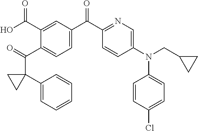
O=C(C1=CC=C(C(C2=NC=C(N(CC3CC3)C3=CC=C(Cl)C=C3)C=C2)=O)C=C1C(O)=O)C1(C2=CC=CC=C2)CC1
